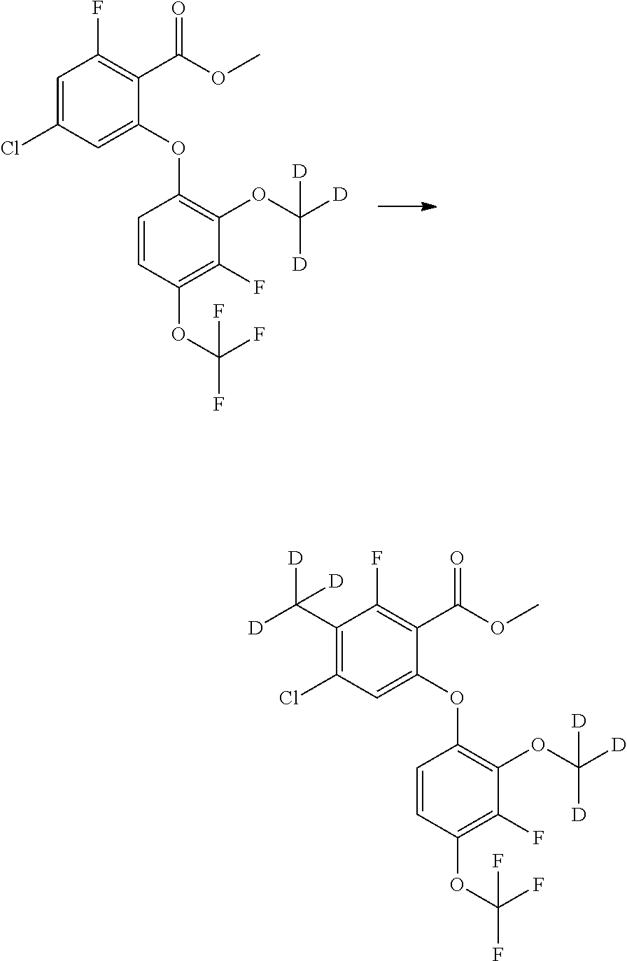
O(C1=C(OC([D])([D])[D])C(F)=C(OC(F)(F)F)C=C1)C1=CC(Cl)=CC(F)=C1C(=O)OC.O(C1=C(OC([D])([D])[D])C(F)=C(OC(F)(F)F)C=C1)C1=CC(Cl)=C(C([D])([D])[D])C(F)=C1C(=O)OC
